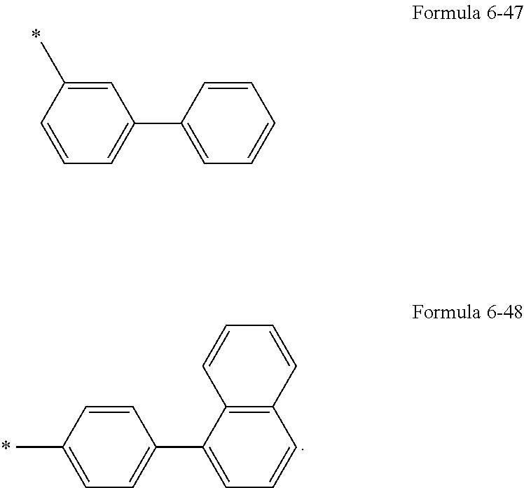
C1(C)=CC(C2=CC=CC=C2)=CC=C1.C1=CC(C2=CC=CC3=C2C=CC=C3)=CC=C1C
